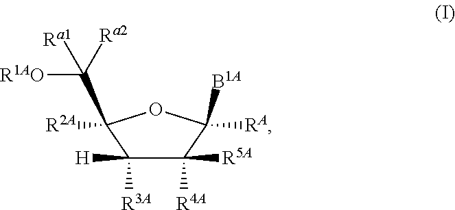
C1([R4A])([R5A])C([R3A])([H])C(C([Ra2])([R1AO])[Ra1])([R2A])OC1([B1A])[RA]
